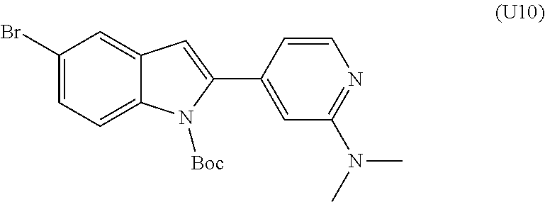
C1(Br)=CC=C2C(=C1)C=C(C1=CC(N(C)C)=NC=C1)N2[Boc]
